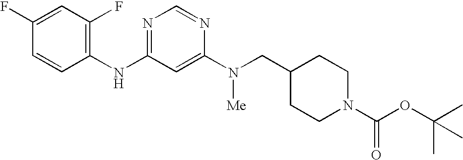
C1(F)=CC(F)=C(NC2=NC=NC(N([Me])CC3CCN(C(OC(C)(C)C)=O)CC3)=C2)C=C1
